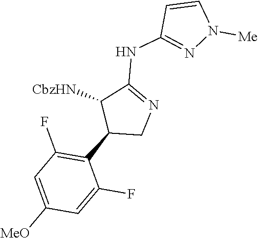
C1(C2CN=C(NC3=NN([Me])C=C3)C2[CbzHN])=C(F)C=C([MeO])C=C1F
